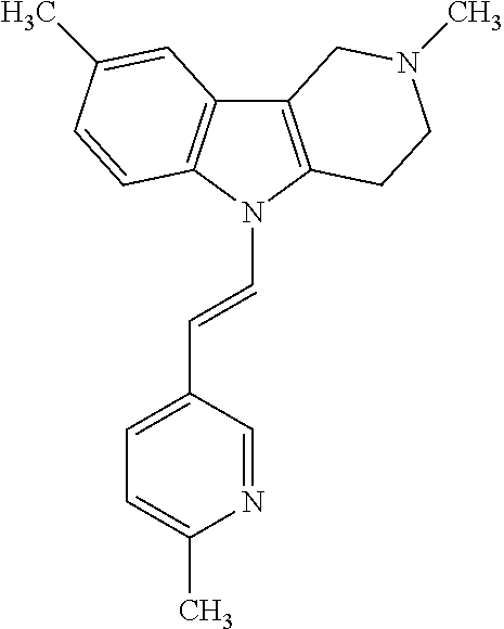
C12=C(N(C=CC3=CC=C(C)N=C3)C3=C1C=C(C)C=C3)CCN(C)C2
